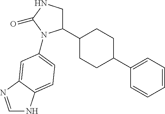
C1=NC2=CC(N3C(C4CCC(C5=CC=CC=C5)CC4)CNC3=O)=CC=C2N1
